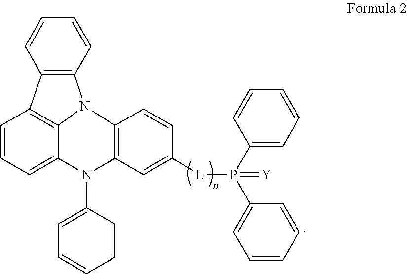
C12=C(C=CC=C1)N1C3=C2C=CC=C3N(C2=CC=CC=C2)C2=C1C=CC([L]P(C1=CC=CC=C1)(C1=CC=CC=C1)=[Y])=C2
